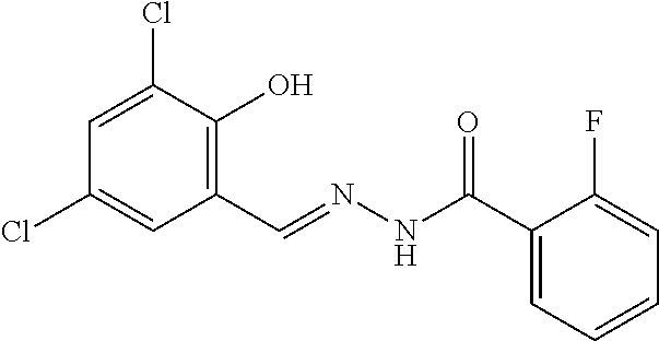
C1=C(Cl)C(O)=C(C=NNC(C2=CC=CC=C2F)=O)C=C1Cl
